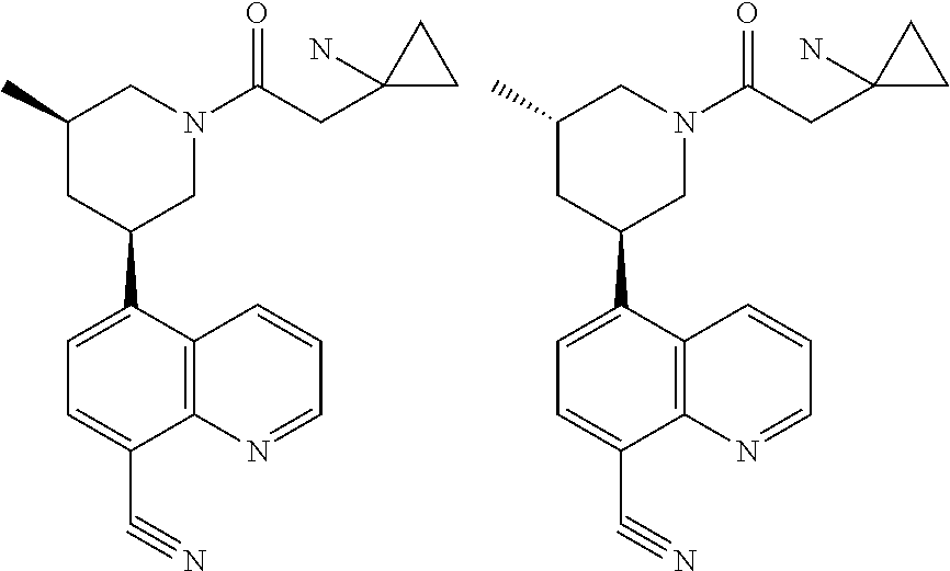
C1=C(C2CN(C(CC3(N)CC3)=O)CC(C)C2)C2=C(C(C#N)=C1)N=CC=C2.C1=C(C2CN(C(CC3(N)CC3)=O)CC(C)C2)C2=C(C(C#N)=C1)N=CC=C2
